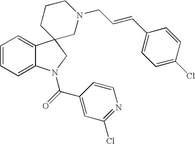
C1=CC=C2C(=C1)C1(CN2C(=O)C2=CC(Cl)=NC=C2)CN(CC=CC2=CC=C(Cl)C=C2)CCC1
